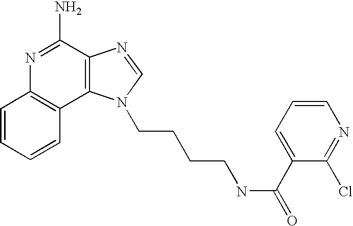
C1=CC=CC2=C1N=C(N)C1=C2N(CCCCNC(=O)C2=CC=CN=C2Cl)C=N1
